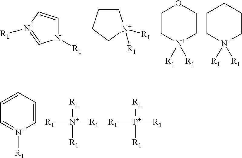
N1([R1])C=C[N+]([R1])=C1.[R1][N+]1([R1])CCCC1.C1C[N+]([R1])([R1])CCO1.C1C[N+]([R1])([R1])CCC1.[R1][N+]([R1])([R1])[R1].[R1][P+]([R1])([R1])[R1].C1=CC=C[N+]([R1])=C1
